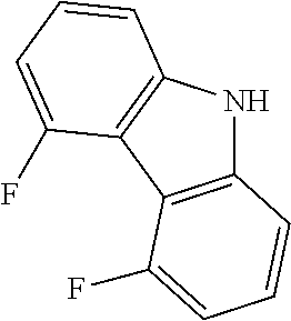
C12=C(C3=C(N1)C=CC=C3F)C(F)=CC=C2
